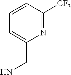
C1=CC([CF3])=NC(CN)=C1
